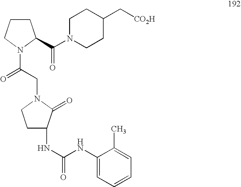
C(N1CCC(C[CO2H])CC1)(=O)C1CCCN1C(=O)CN1C(=O)C(NC(NC2=CC=CC=C2C)=O)CC1
